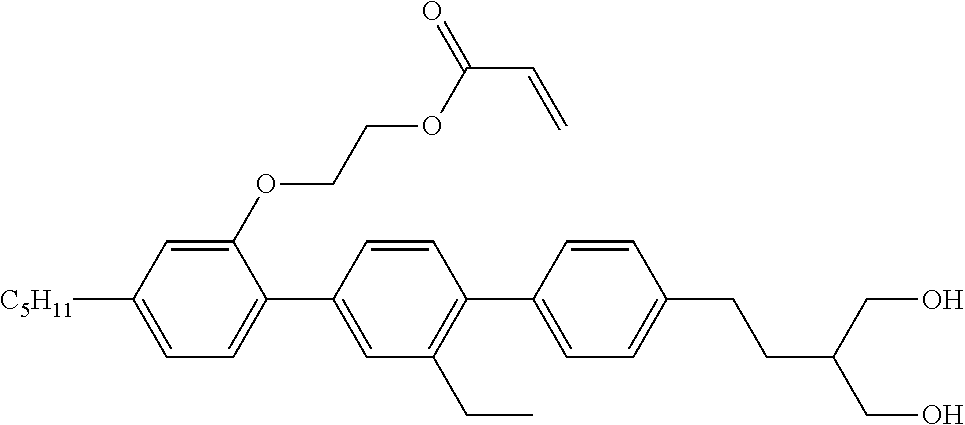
C1(OCCOC(C=C)=O)=CC([C5H11])=CC=C1C1=CC(CC)=C(C2=CC=C(CCC(CO)CO)C=C2)C=C1
